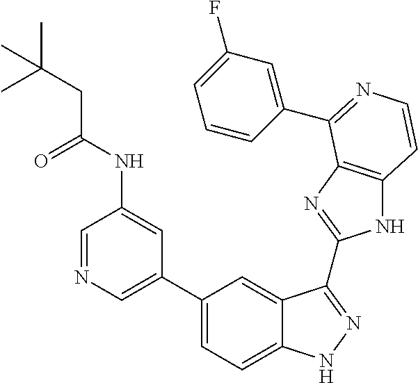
C1(C2=CN=CC(NC(CC(C)(C)C)=O)=C2)=CC=C2C(=C1)C(C1=NC3=C(N1)C=CN=C3C1=CC(F)=CC=C1)=NN2
